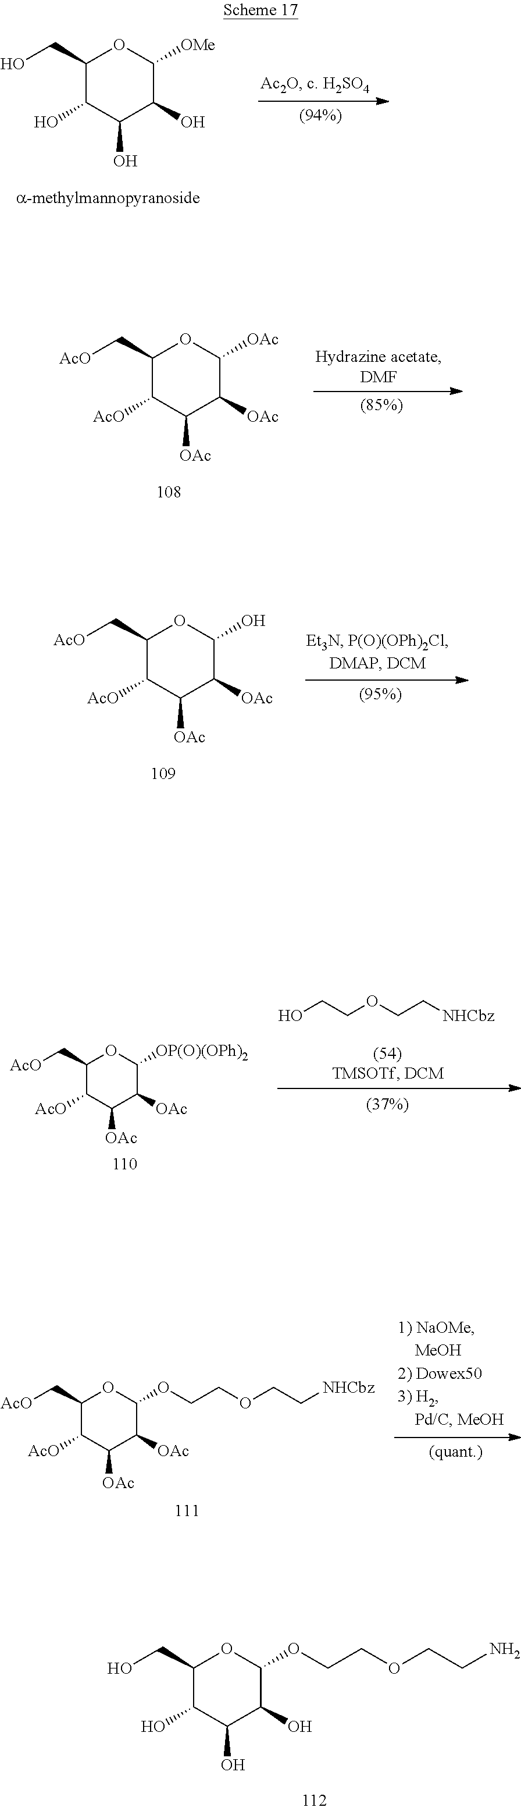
C1(CO)C(O)C(O)C(O)C([OMe])O1.C1(C[AcO])C([AcO])C([OAc])C([OAc])C([OAc])O1.C1(C[AcO])C([AcO])C([OAc])C([OAc])C(O)O1.C1(C[AcO])C([AcO])C([OAc])C([OAc])C([OP(O)(OPh)2])O1.OCCOCC[NHCbz].C1(C[AcO])C([AcO])C([OAc])C([OAc])C(OCCOCC[NHCbz])O1.C1(CO)C(O)C(O)C(O)C(OCCOCCN)O1
